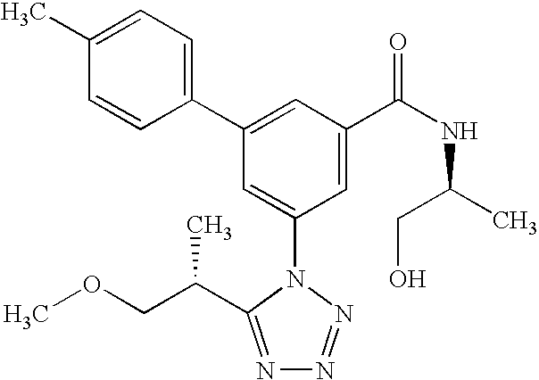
C1(C2=CC(C(NC(C)CO)=O)=CC(N3C(C(COC)C)=NN=N3)=C2)=CC=C(C)C=C1
